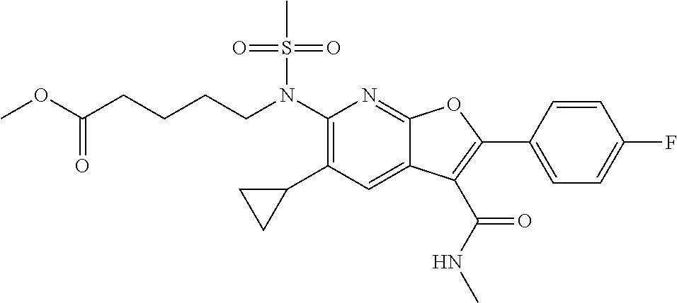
N(C1=C(C2CC2)C=C2C(=N1)OC(C1=CC=C(F)C=C1)=C2C(NC)=O)(S(C)(=O)=O)CCCCC(OC)=O
